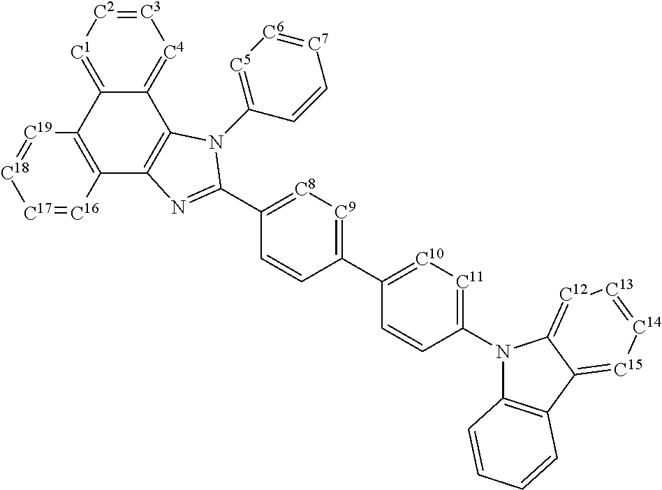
N1(C2=[C5][C6]=[C7]C=C2)C2=C(N=C1C1=[C8][C9]=C(C3=[C10][C11]=C(N4C5=C(C6=[C15][C14]=[C13][C12]=C46)C=CC=C5)C=C3)C=C1)C1=C(C3=[C1][C2]=[C3][C4]=C23)[C19]=[C18][C17]=[C16]1
